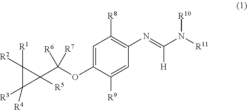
C1=C(OC(C2([R5])C([R1])([R2])C2([R3])[R4])([R7])[R6])C([R9])=CC(N=C(N([R11])[R10])[H])=C1[R8]
